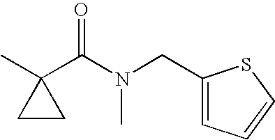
CC1(C(N(CC2=CC=CS2)C)=O)CC1
